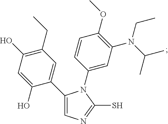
C1(C2=CN=C(S)N2C2=CC(N(C(C)C)CC)=C(OC)C=C2)=CC(CC)=C(O)C=C1O
